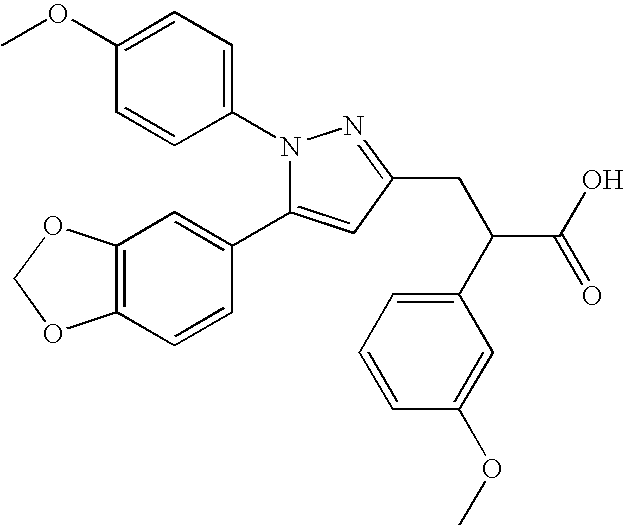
N1(C2=CC=C(OC)C=C2)C(C2=CC3=C(C=C2)OCO3)=CC(CC(C2=CC=CC(OC)=C2)C(=O)O)=N1
